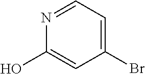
C1(O)=CC(Br)=CC=N1
